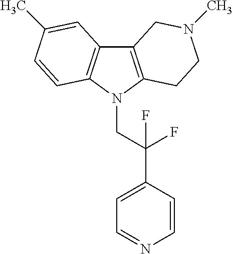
C12=C(N(CC(C3=CC=NC=C3)(F)F)C3=C1C=C(C)C=C3)CCN(C)C2
